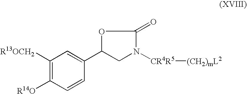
C1([R13OCH2])=C([R14O])C=CC(C2OC(=O)N([CR4R5][(CH2)mL2])C2)=C1
